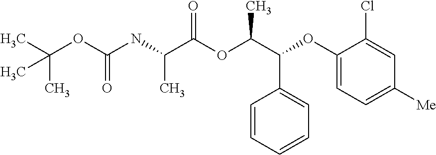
C(OC(NC(C(OC(C(C1=CC=CC=C1)OC1=CC=C([Me])C=C1Cl)C)=O)C)=O)(C)(C)C
